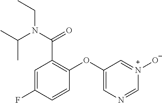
C1=C(F)C=CC(OC2=CN=C[N+]([O-])=C2)=C1C(N(C(C)C)CC)=O
